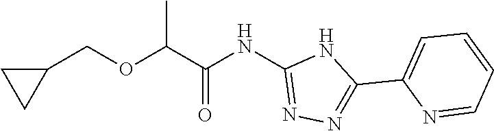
C(OC(C(NC1=NN=C(C2=CC=CC=N2)N1)=O)C)C1CC1
